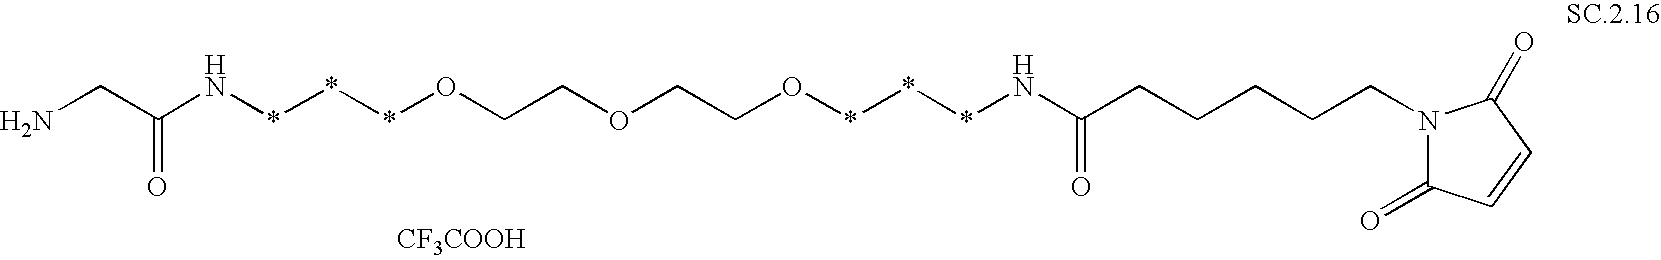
N(***OCCOCCO***NC(=O)CCCCCN1C(=O)C=CC1=O)C(CN)=O.[CF3COOH]
